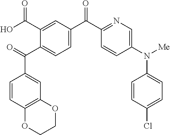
O=C(C1=CC=C(C(C2=NC=C(N([Me])C3=CC=C(Cl)C=C3)C=C2)=O)C=C1C(O)=O)C1=CC2=C(C=C1)OCCO2
